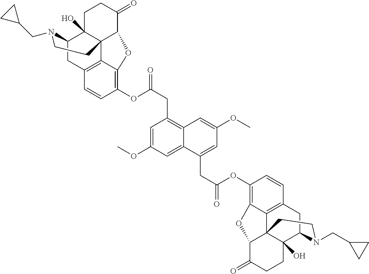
C12CC3=C4C5(C1(O)CCC(=O)C5OC4=C(OC(CC1=C4C(=CC(OC)=C1)C(CC(=O)OC1=C5C6=C(C=C1)CC1C7(O)C6(C(C(=O)CC7)O5)CCN1CC1CC1)=CC(OC)=C4)=O)C=C3)CCN2CC1CC1
